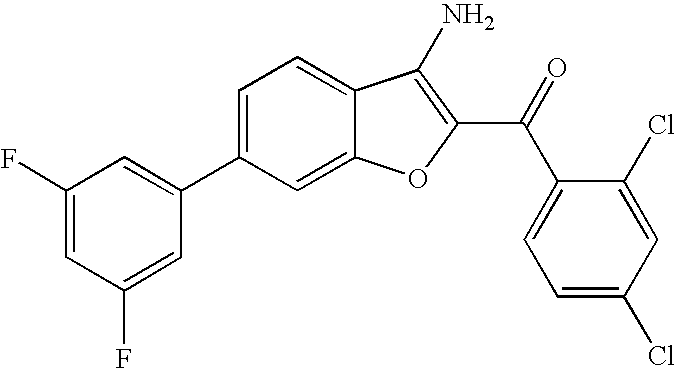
C1(F)=CC(F)=CC(C2=CC=C3C(=C2)OC(C(C2=CC=C(Cl)C=C2Cl)=O)=C3N)=C1
